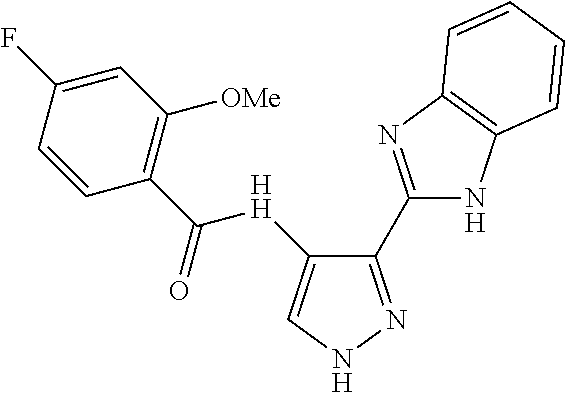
C1=C(F)C=CC(C(=O)[HH]C2=CNN=C2C2=NC3=C(N2)C=CC=C3)=C1[OMe]
